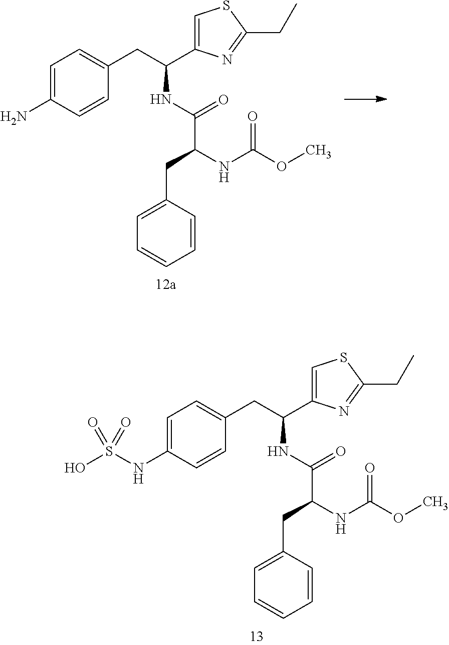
NC1=CC=C(CC(C2=CSC(CC)=N2)NC(C(NC(OC)=O)CC2=CC=CC=C2)=O)C=C1.N(C1=CC=C(CC(C2=CSC(CC)=N2)NC(C(NC(OC)=O)CC2=CC=CC=C2)=O)C=C1)S(O)(=O)=O
